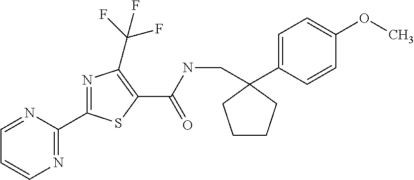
N1=C(C2=NC(C(F)(F)F)=C(C(NCC3(C4=CC=C(OC)C=C4)CCCC3)=O)S2)N=CC=C1
